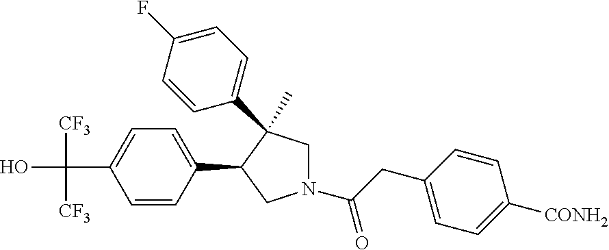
OC(C1=CC=C(C2CN(C(CC3=CC=C([CONH2])C=C3)=O)CC2(C)C2=CC=C(F)C=C2)C=C1)([CF3])[CF3]
